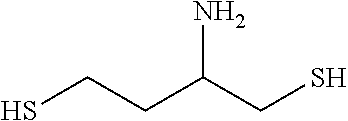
SCCC(CS)N
